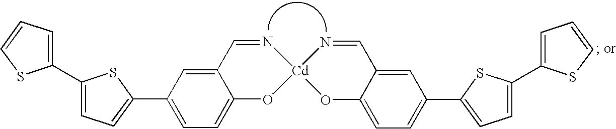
C1(C2=CC=C(C3=CC=C4O[Cd]5(N=CC4=C3)N=CC3=CC(C4=CC=C(C6=CC=CS6)S4)=CC=C3O5)S2)=CC=CS1
